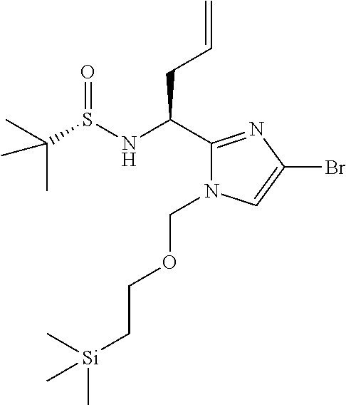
C=CCC(C1=NC(Br)=CN1COCC[Si](C)(C)C)NS(C(C)(C)C)=O
